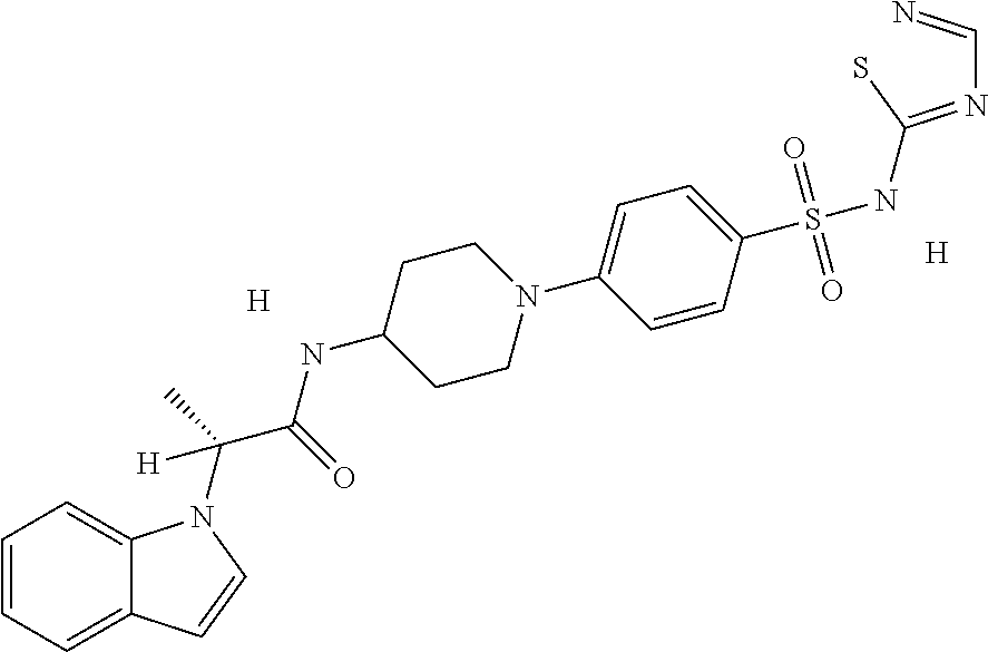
[H].[H].C1=CC=C2C(=C1)N(C(C(NC1CCN(C3=CC=C(S(NC(=NC=N)S)(=O)=O)C=C3)CC1)=O)(C)[H])C=C2
